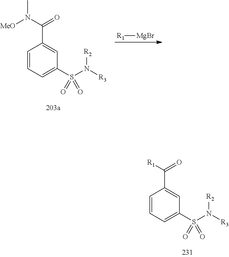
C1=CC=C(S(N([R3])[R2])(=O)=O)C=C1C(N([MeO])C)=O.[R1][MgBr].C1=CC=C(S(N([R3])[R2])(=O)=O)C=C1C([R1])=O
